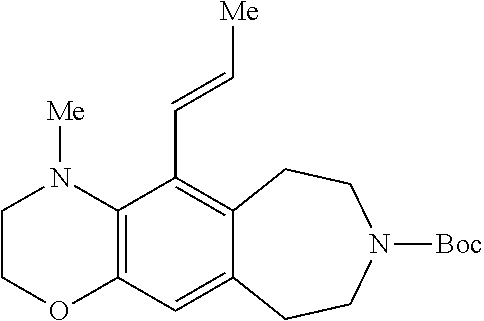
C12=C(C(C=C[Me])=C3C(=C1)CCN([Boc])CC3)N([Me])CCO2
